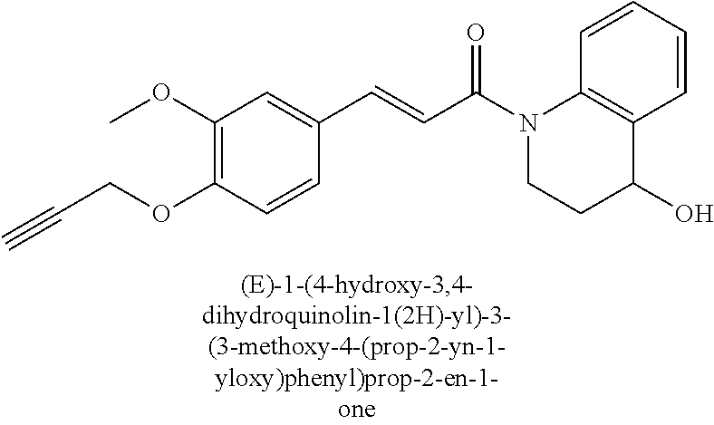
C1(OC)=C(OCC#C)C=CC(C=CC(=O)N2CCC(O)C3=C2C=CC=C3)=C1
